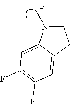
C12=CC(F)=C(F)C=C1CCN2C
